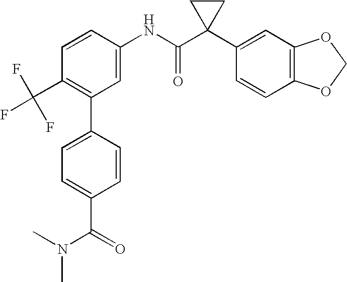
C1=CC(NC(C2(C3=CC4=C(C=C3)OCO4)CC2)=O)=CC(C2=CC=C(C(=O)N(C)C)C=C2)=C1C(F)(F)F
